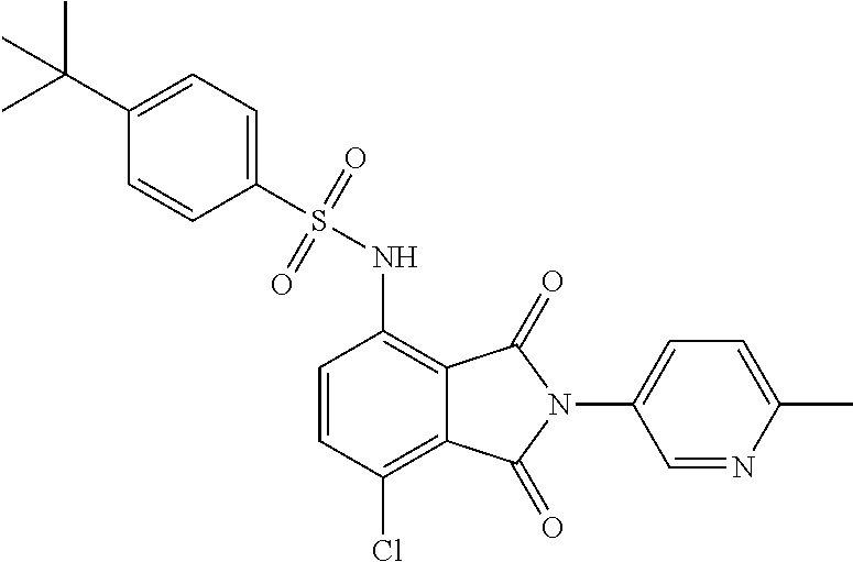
C1=CC(Cl)=C2C(=C1NS(=O)(=O)C1=CC=C(C(C)(C)C)C=C1)C(=O)N(C1=CC=C(C)N=C1)C2=O
